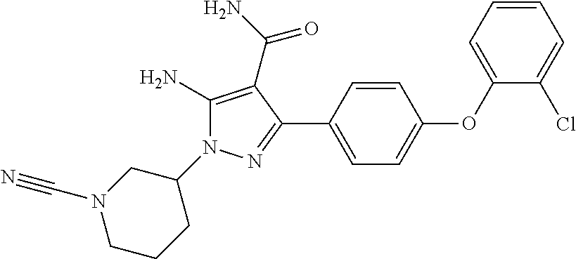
C1(N)=C(C(=O)N)C(C2=CC=C(OC3=CC=CC=C3Cl)C=C2)=NN1C1CN(C#N)CCC1
